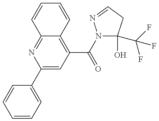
C1=CC=C(C2=CC(C(N3C(O)(C(F)(F)F)CC=N3)=O)=C3C(=N2)C=CC=C3)C=C1
